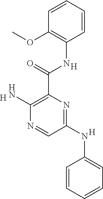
[H].N1=C(NC2=CC=CC=C2)C=NC(N)=C1C(=O)NC1=C(OC)C=CC=C1.[H].[H]
